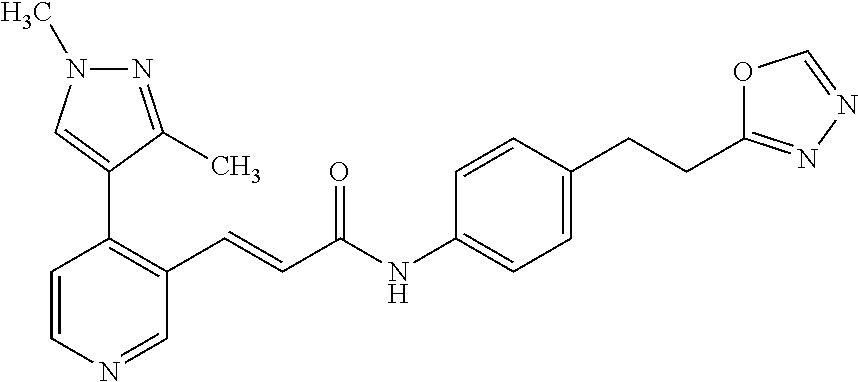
C1=CN=CC(C=CC(=O)NC2=CC=C(CCC3=NN=CO3)C=C2)=C1C1=CN(C)N=C1C
